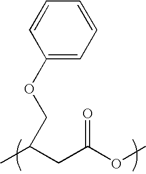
C1(OCC(C)CC(OC)=O)=CC=CC=C1
